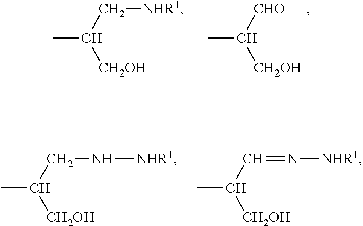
CC(C[NHR1])[CH2OH].CC([CHO])[CH2OH].CC(CN[NHR1])[CH2OH].CC(C=N[NHR1])[CH2OH]
